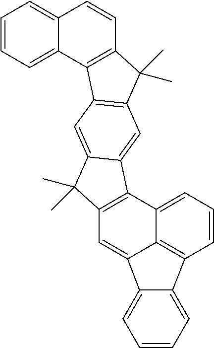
C1=CC=C2C(=C1)C=CC1=C2C2=C(C1(C)C)C=C1C(=C2)C(C)(C)C2=C1C1=CC=CC3=C1C(=C2)C1=CC=CC=C31
